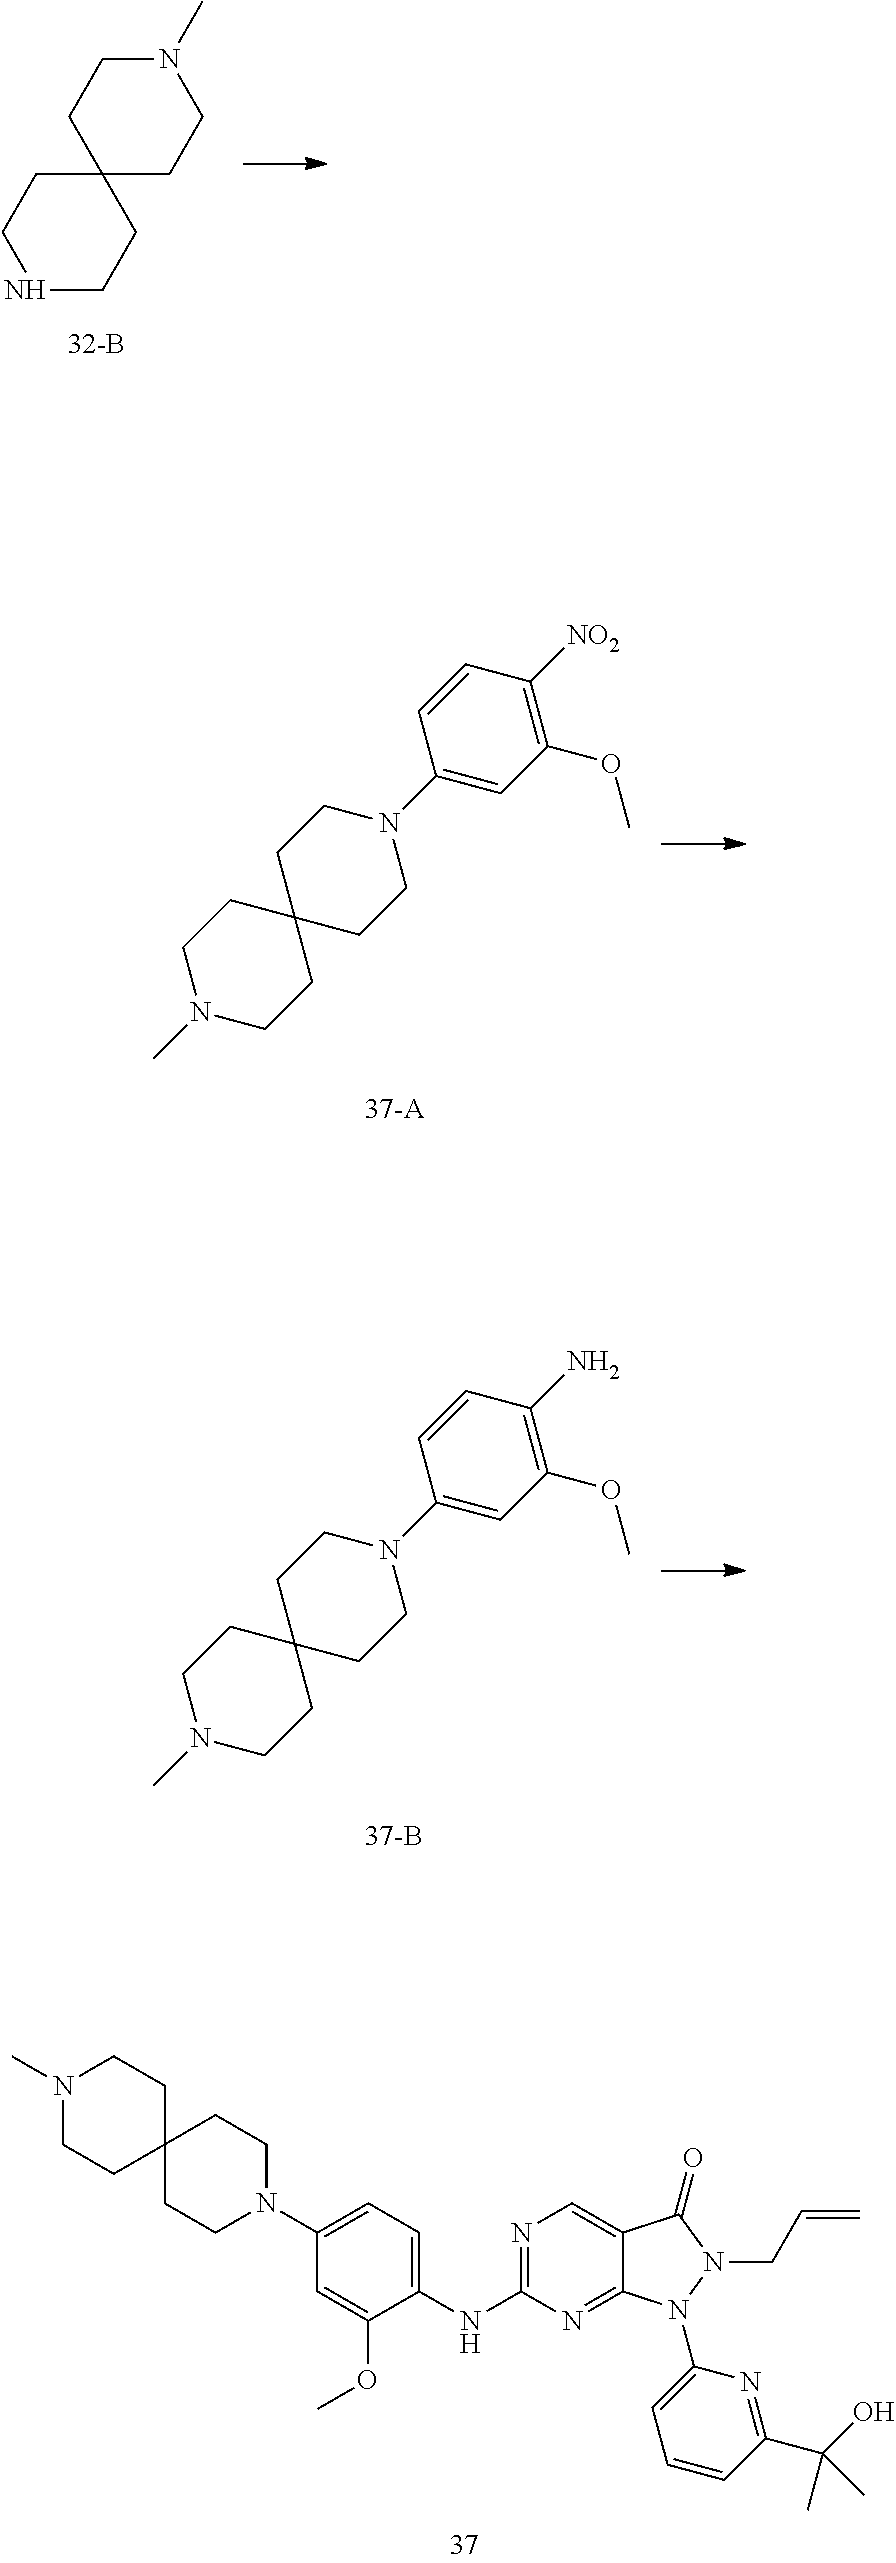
C1NCCC2(C1)CCN(C)CC2.N1(C)CCC2(CC1)CCN(C1=CC(OC)=C([NO2])C=C1)CC2.C1(N2CCC3(CC2)CCN(C)CC3)=CC=C(NC2=NC=C3C(=N2)N(C2=CC=CC(C(O)(C)C)=N2)N(CC=C)C3=O)C(OC)=C1.N1(C)CCC2(CC1)CCN(C1=CC(OC)=C(N)C=C1)CC2
